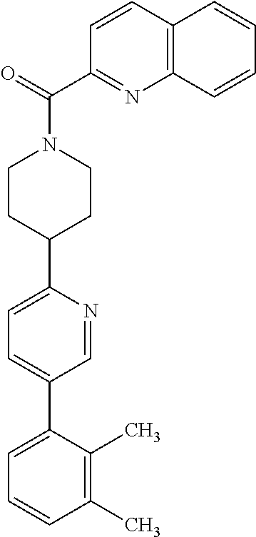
C1(C)=C(C)C(C2=CC=C(C3CCN(C(C4=NC5=C(C=C4)C=CC=C5)=O)CC3)N=C2)=CC=C1
